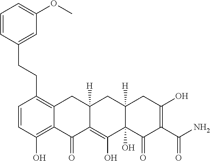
C1=CC(O)=C2C(=C1CCC1=CC(OC)=CC=C1)CC1([H])C(=C(O)C3(O)C([H])(C1)CC(O)=C(C(N)=O)C3=O)C2=O
